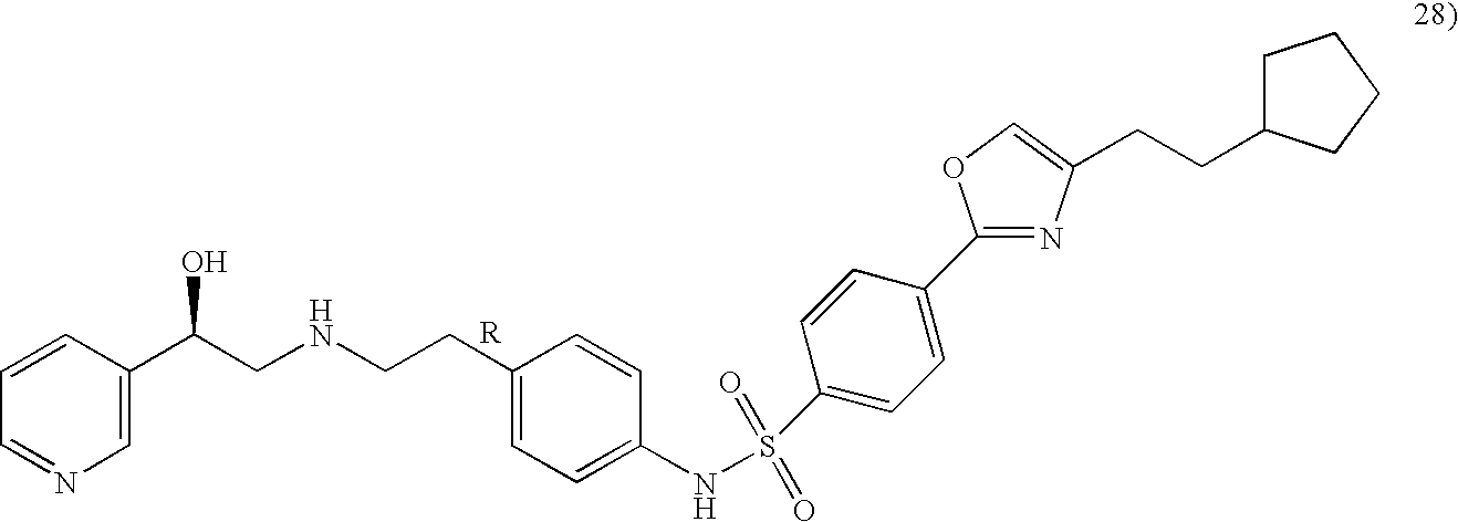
C1(C(CNCCC2=CC=C(NS(=O)(=O)C3=CC=C(C4=NC(CCC5CCCC5)=CO4)C=C3)C=C2)O)=CN=CC=C1
